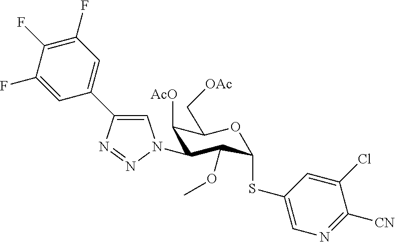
C1([AcO])C(N2C=C(C3=CC(F)=C(F)C(F)=C3)N=N2)C(OC)C(SC2=CN=C([CN])C(Cl)=C2)OC1C[OAc]
